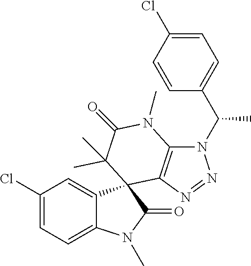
C1(Cl)=CC=C2C(=C1)C1(C(=O)N2C)C2=C(N(C)C(=O)C1(C)C)N(C(C1=CC=C(Cl)C=C1)C)N=N2
